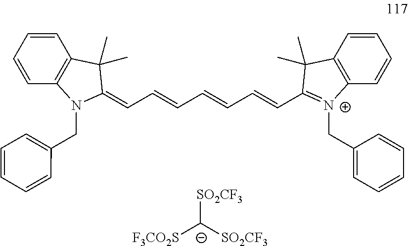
C1=CC=CC2=C1C(C)(C)C(=CC=CC=CC=CC1=[N+](CC3=CC=CC=C3)C3=C(C=CC=C3)C1(C)C)N2CC1=CC=CC=C1.[SO2CF3][C-]([SO2CF3])[F3CO2S]
